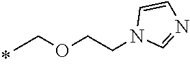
CCOCCN1C=NC=C1
